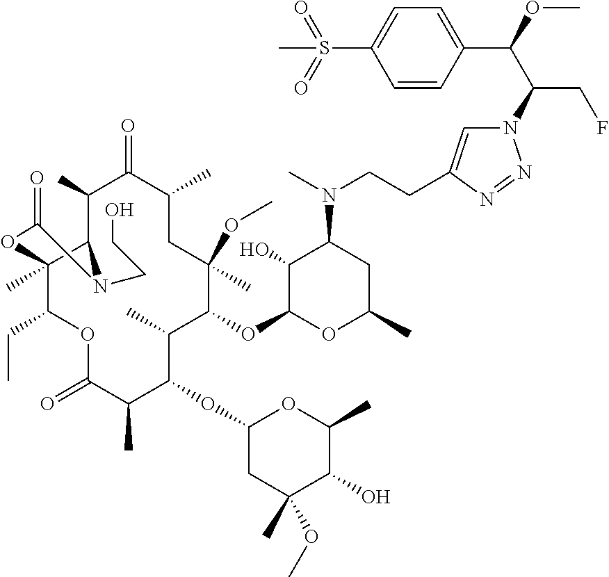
C12(C)C(CC)OC(=O)C(C)C(OC3CC(C)(OC)C(O)C(C)O3)C(C)C(OC3OC(C)CC(N(C)CCC4=CN(C(C(OC)C5=CC=C(S(=O)(=O)C)C=C5)CF)N=N4)C3O)C(C)(OC)CC(C)C(=O)C(C)C1N(CCO)C(=O)O2
